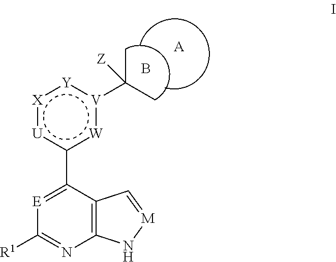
C12=C(C(c3[W]:[V](C(C)([Z])C):[Y]:[X]:[U]3)=[E]C([R1])=N1)C=[M]N2.B.[A]
